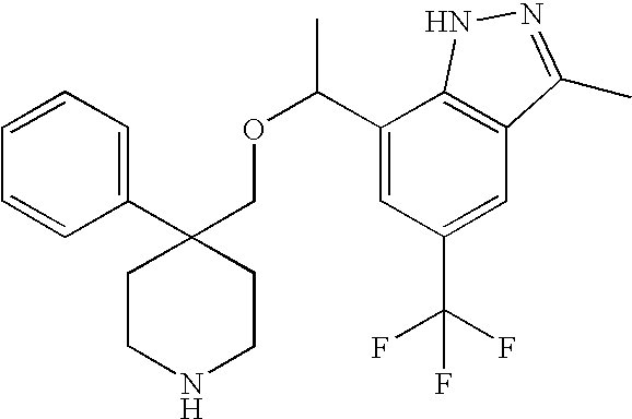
C1(C2(COC(C3=CC(C(F)(F)F)=CC4=C3NN=C4C)C)CCNCC2)=CC=CC=C1
